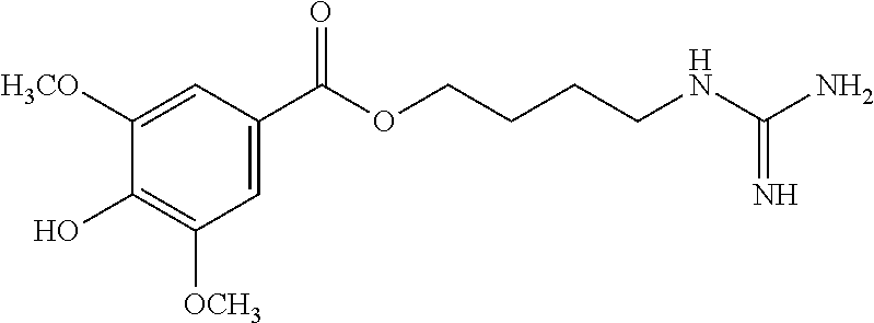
C1([H3CO])=CC(C(OCCCCNC(N)=N)=O)=CC([OCH3])=C1O
